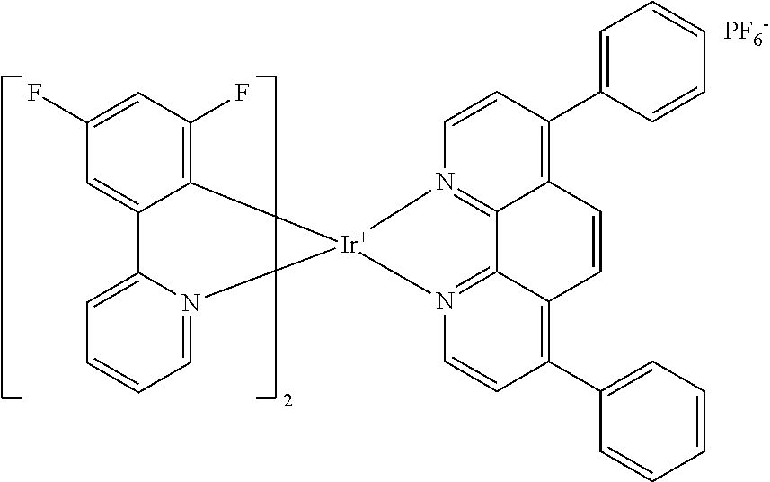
C12=C(F)C=C(F)C=C1C1=CC=CC=N1[Ir]21N2=C3C(=C(C4=CC=CC=C4)C=C2)C=CC2=C(C4=CC=CC=C4)C=CN1=C32.[PF6-]
